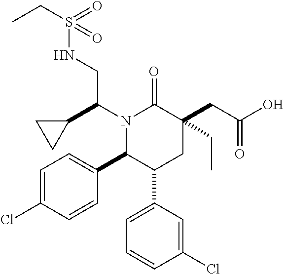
N1(C(C2CC2)CNS(=O)(=O)CC)C(C2=CC=C(Cl)C=C2)C(C2=CC=CC(Cl)=C2)CC(CC(O)=O)(CC)C1=O
